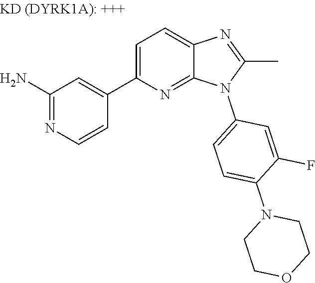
C1(N)=NC=CC(C2=CC=C3N=C(C)N(C4=CC=C(N5CCOCC5)C(F)=C4)C3=N2)=C1
